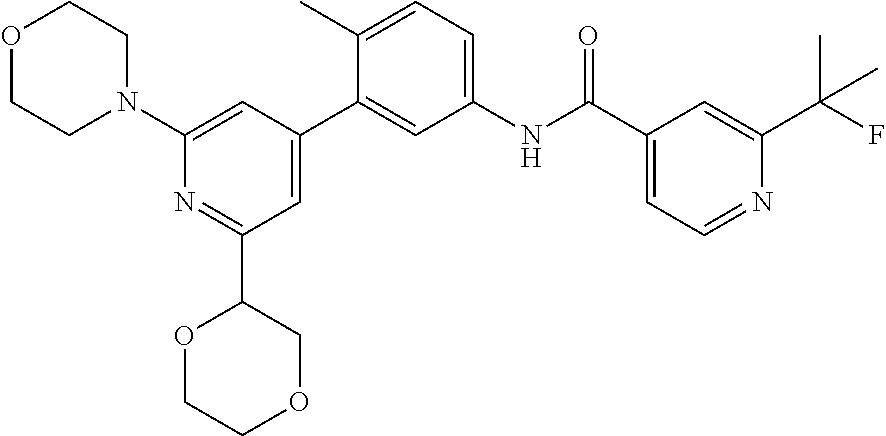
O1CCN(C2=CC(C3=CC(NC(C4=CC=NC(C(C)(F)C)=C4)=O)=CC=C3C)=CC(C3COCCO3)=N2)CC1
